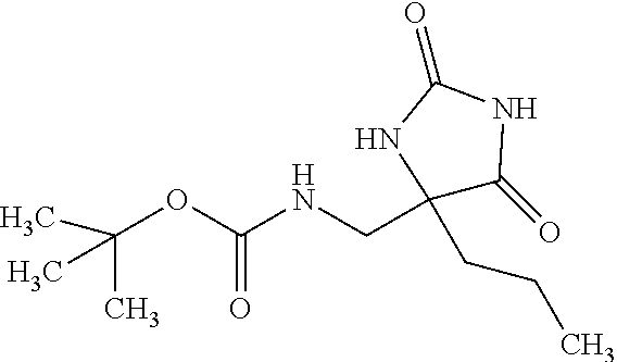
C(OC(NCC1(CCC)C(=O)NC(=O)N1)=O)(C)(C)C
